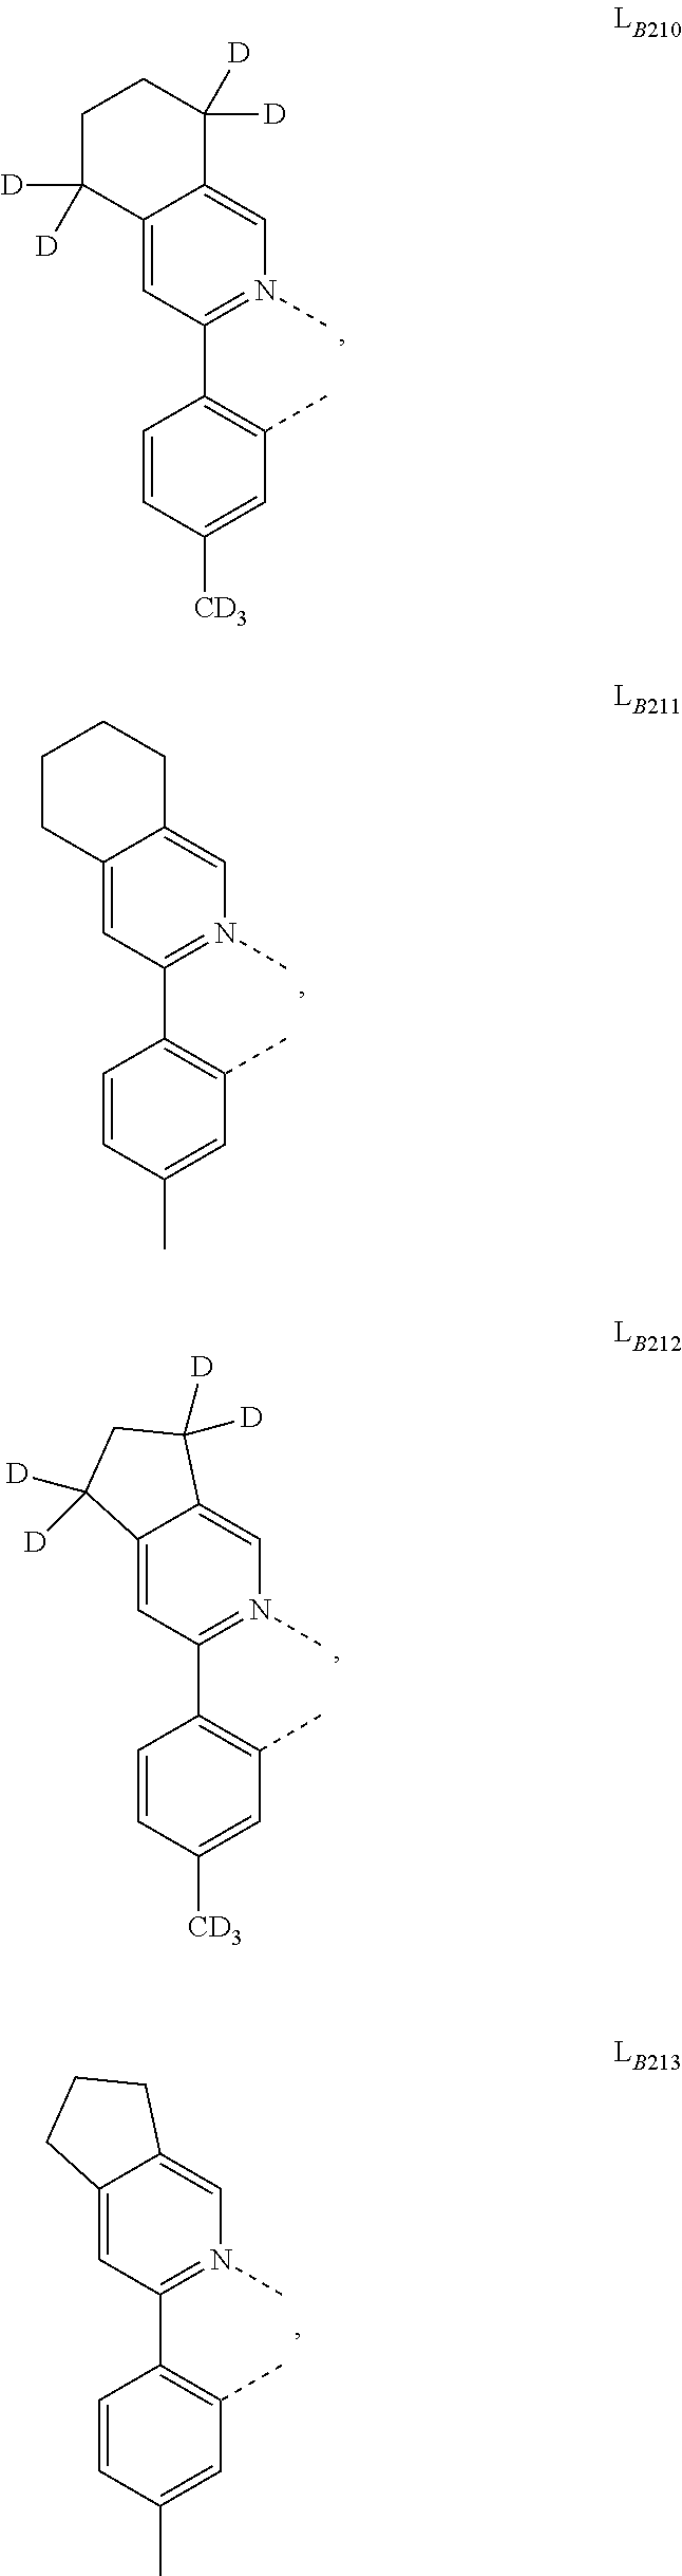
C1([CD3])=CC(C)=C(C2=N(C)C=C3C(=C2)C([D])([D])CCC3([D])[D])C=C1.C1(C)=CC(C)=C(C2=N(C)C=C3C(=C2)CCCC3)C=C1.C1([CD3])=CC(C)=C(C2=N(C)C=C3C(=C2)C([D])([D])CC3([D])[D])C=C1.C1(C)=CC(C)=C(C2=N(C)C=C3C(=C2)CCC3)C=C1
